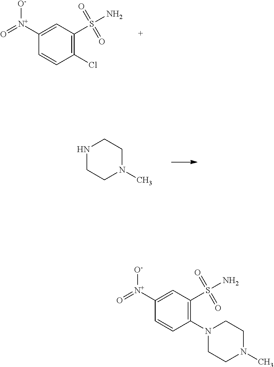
C1(Cl)=C(S(N)(=O)=O)C=C([N+](=O)[O-])C=C1.N1CCN(C)CC1.C1(N2CCN(C)CC2)=C(S(N)(=O)=O)C=C([N+](=O)[O-])C=C1
